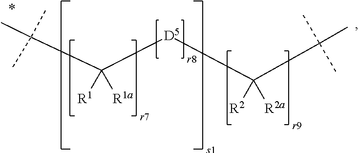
C(C([D5]C(C(C)(C)C)([R2])[R2a])([R1])[R1a])(C)(C)C
